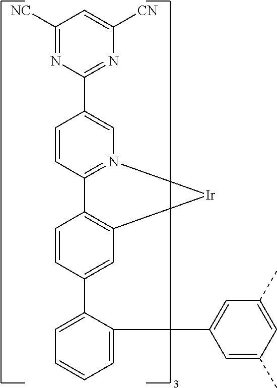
C1=C(C2=CC3=C(C=C2)C2=N(C=C(C4=NC([CN])=CC([NC])=N4)C=C2)[Ir]3)C(C2=CC(C)=CC(C)=C2)=CC=C1
